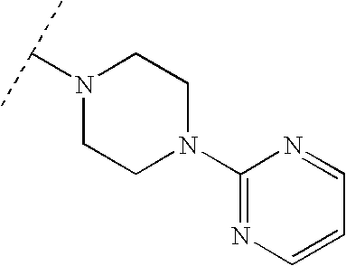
N1(C(C)C)CCN(C2=NC=CC=N2)CC1
